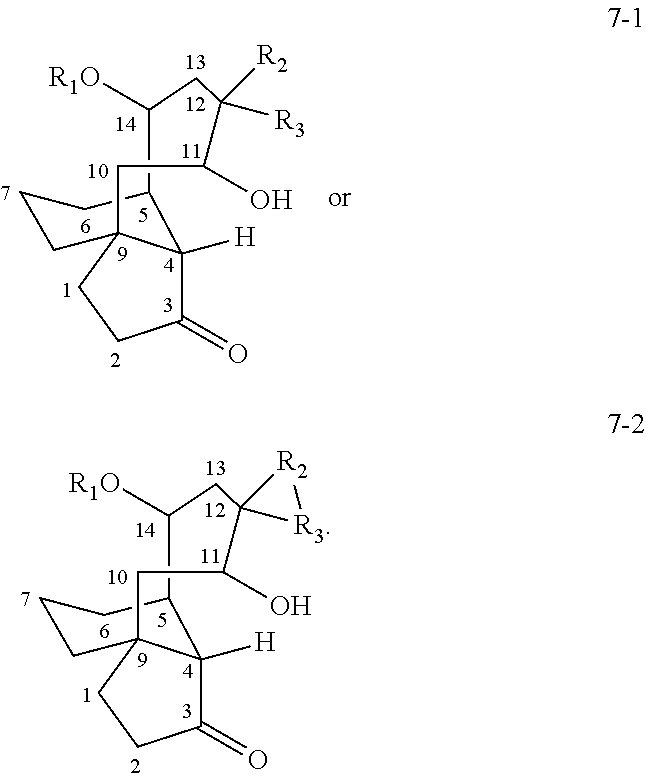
C1(O)C2(CC([R1O])C3C4([H])C(=O)CCC4(CCC3)C1)[R3][R2]2.C1(O)C([R3])([R2])CC([R1O])C2C3([H])C(=O)CCC3(CCC2)C1
